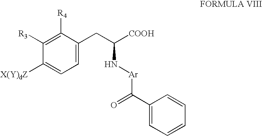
C1([R3])=C([R4])C(CC(N[Ar]C(C2=CC=CC=C2)=O)[COOH])=CC=C1[X(Y)dZ]
